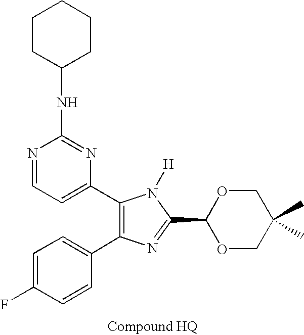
C1=C(F)C=CC(C2=C(C3=CC=NC(NC4CCCCC4)=N3)N([H])C(C3OCC(C)(C)CO3)=N2)=C1
